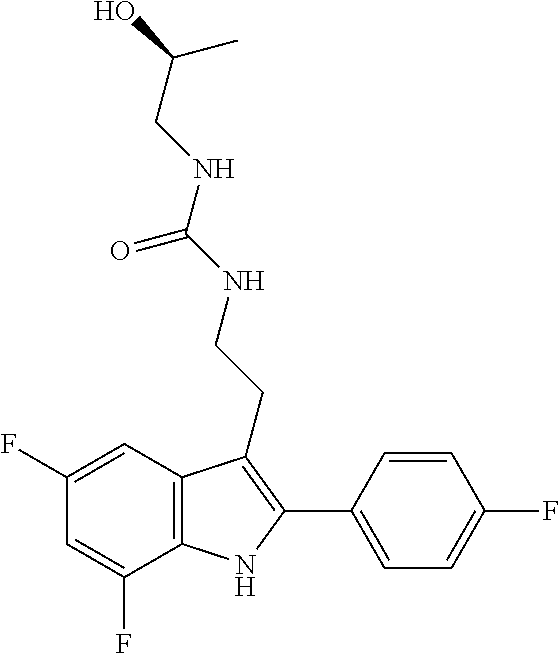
C1=C(F)C2=C(C=C1F)C(CCNC(NCC(O)C)=O)=C(C1=CC=C(F)C=C1)N2
